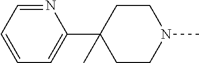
N1=CC=CC=C1C1(C)CCN(C)CC1
